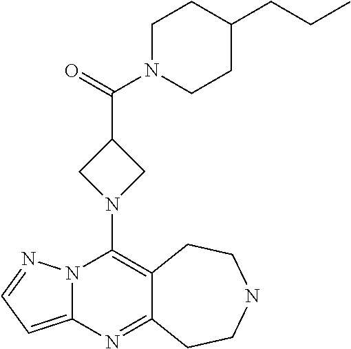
N12C(=CC=N1)N=C1C(=C2N2CC(C(=O)N3CCC(CCC)CC3)C2)CCNCC1
